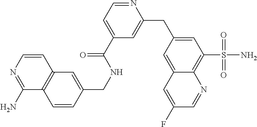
C1=CN=C(N)C2=C1C=C(CNC(C1=CC=NC(CC3=CC(S(N)(=O)=O)=C4C(=C3)C=C(F)C=N4)=C1)=O)C=C2
